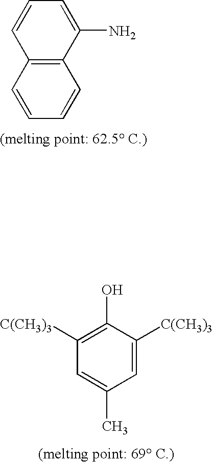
C1=C([C(CH3)3])C(O)=C([C(CH3)3])C=C1C.C12=C(C=CC=C1)C=CC=C2N
